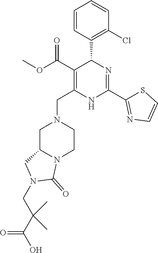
C1(Cl)=C(C2C(C(=O)OC)=C(CN3CC4N(CC3)C(=O)N(CC(C(O)=O)(C)C)C4)NC(C3=NC=CS3)=N2)C=CC=C1
